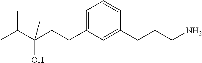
C1=C(CCC(C(C)C)(O)C)C=C(CCCN)C=C1
